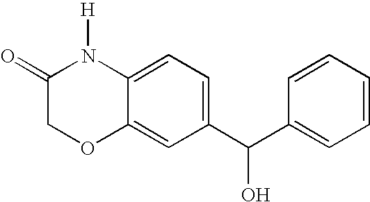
C12=CC(C(C3=CC=CC=C3)O)=CC=C1N([H])C(=O)CO2
